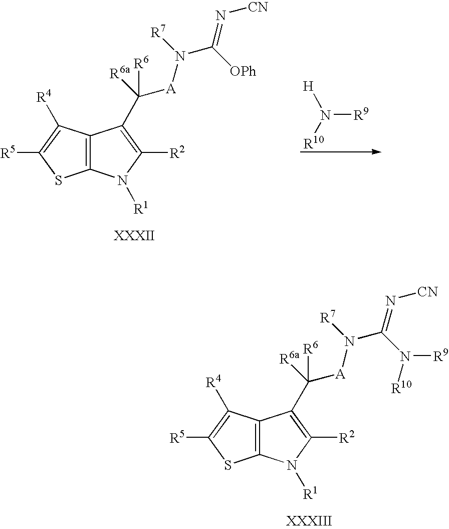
C12=C(C([R4])=C([R5])S1)C(C([A]N(C(=N[CN])N([R9])[R10])[R7])([R6a])[R6])=C([R2])N2[R1].C12=C(C([R4])=C([R5])S1)C(C([A]N(C(=N[CN])[OPh])[R7])([R6a])[R6])=C([R2])N2[R1].[H]N([R10])[R9]
